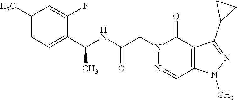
C1(C)=CC=C(C(NC(CN2C(=O)C3=C(C=N2)N(C)N=C3C2CC2)=O)C)C(F)=C1
